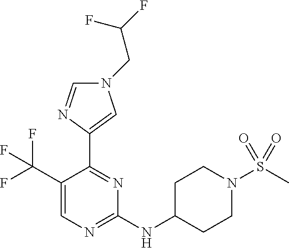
C1(C(F)(F)F)=CN=C(NC2CCN(S(=O)(C)=O)CC2)N=C1C1=CN(CC(F)F)C=N1
